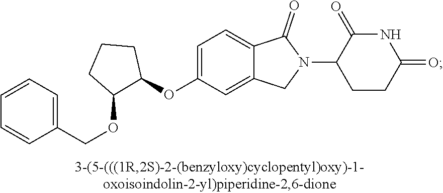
C1=C(OC2CCCC2OCC2=CC=CC=C2)C=C2C(=C1)C(=O)N(C1CCC(=O)NC1=O)C2
